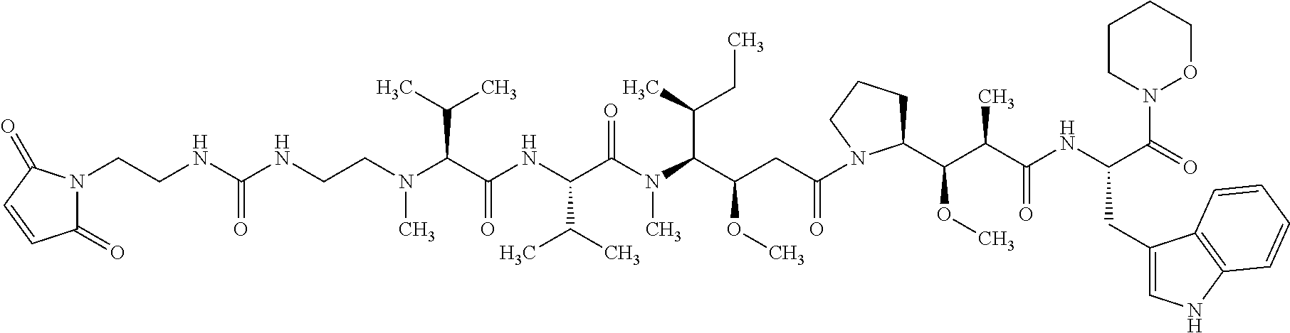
N(C(C(N(C(C(CC(N1C(C(C(C(NC(C(=O)N2OCCCC2)CC2=CNC3=C2C=CC=C3)=O)C)OC)CCC1)=O)OC)C(C)CC)C)=O)C(C)C)C(C(N(CCNC(NCCN1C(=O)C=CC1=O)=O)C)C(C)C)=O
